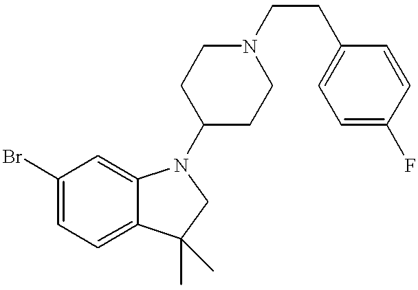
C1(Br)=CC=C2C(=C1)N(C1CCN(CCC3=CC=C(F)C=C3)CC1)CC2(C)C
